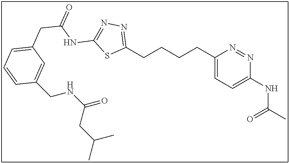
C1(CCCCC2=NN=C(NC(=O)CC3=CC=CC(CNC(=O)CC(C)C)=C3)S2)=CC=C(NC(C)=O)N=N1
